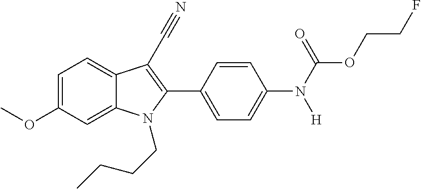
C1=C(OC)C=C2C(=C1)C(C#N)=C(C1=CC=C(N(C(OCCF)=O)[H])C=C1)N2CCCC
